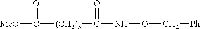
C([(CH2)6]C(NOC[Ph])=O)(=O)[MeO]
